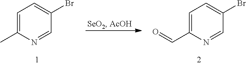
C1=C(C)N=CC(Br)=C1.C1=C(C=O)N=CC(Br)=C1
